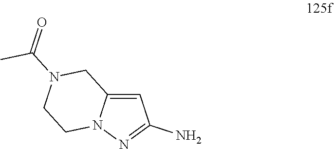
C12=CC(N)=NN1CCN(C(=O)C)C2
